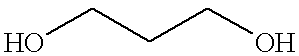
C(CO)CO
